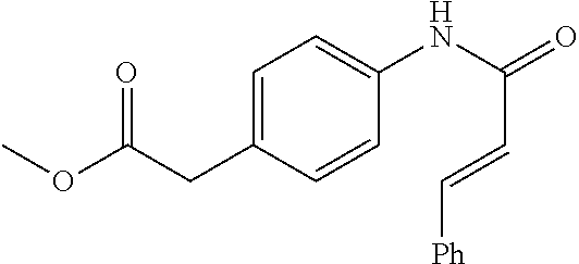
C1=C(CC(OC)=O)C=CC(NC(C=C[Ph])=O)=C1
